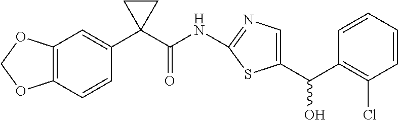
C12=C(C=CC(C3(C(NC4=NC=C(C(C5=C(Cl)C=CC=C5)O)S4)=O)CC3)=C1)OCO2
